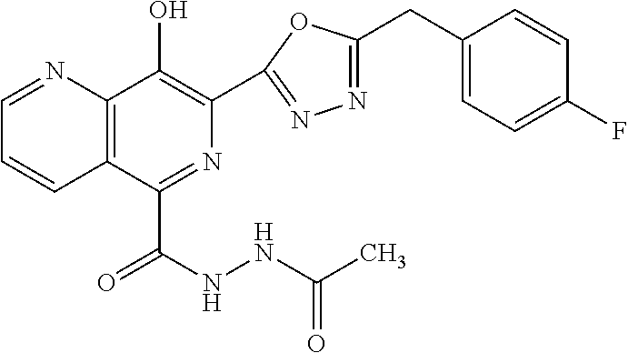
C1=NC2=C(C=C1)C(C(=O)NNC(C)=O)=NC(C1=NN=C(CC3=CC=C(F)C=C3)O1)=C2O
